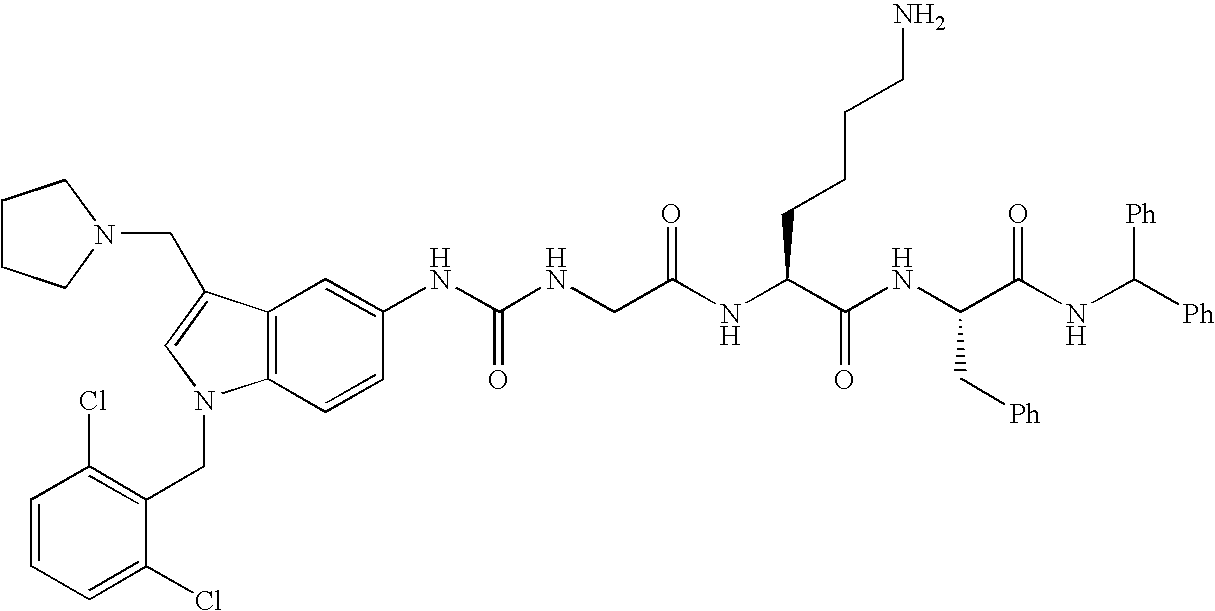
C12=C(C=CC(NC(NCC(NC(C(NC(C(NC([Ph])[Ph])=O)C[Ph])=O)CCCCN)=O)=O)=C1)N(CC1=C(Cl)C=CC=C1Cl)C=C2CN1CCCC1
